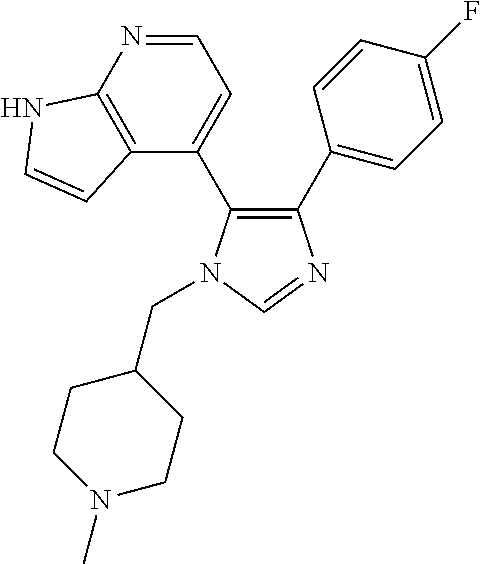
C1(C2=CC=C(F)C=C2)=C(C2=CC=NC3=C2C=CN3)N(CC2CCN(C)CC2)C=N1
